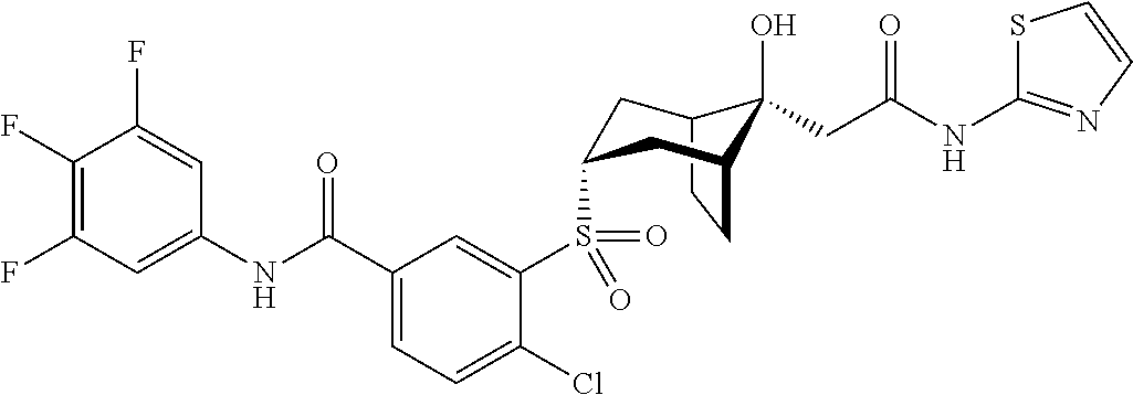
C1(F)=C(F)C=C(NC(C2=CC=C(Cl)C(S(=O)(=O)C3CC4C(O)(CC(=O)NC5=NC=CS5)C(CC4)C3)=C2)=O)C=C1F
